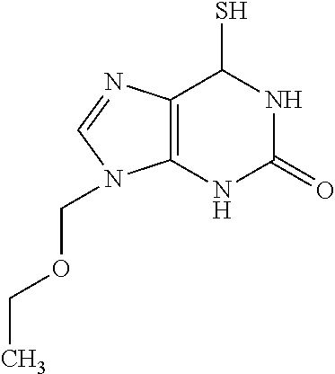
C12=C(NC(=O)NC1S)N(COCC)C=N2
